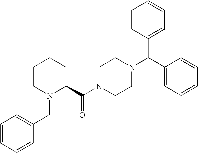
C1CN(CC2=CC=CC=C2)C(C(N2CCN(C(C3=CC=CC=C3)C3=CC=CC=C3)CC2)=O)CC1
